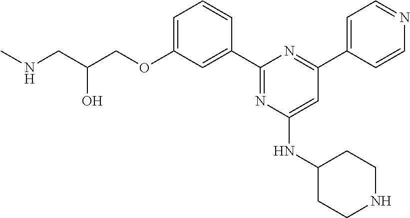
C1=C(OCC(CNC)O)C=C(C2=NC(NC3CCNCC3)=CC(C3=CC=NC=C3)=N2)C=C1
